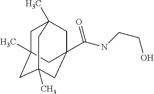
C1C2(C)CC3(C)CC(C(NCCO)=O)(CC1(C)C3)C2
